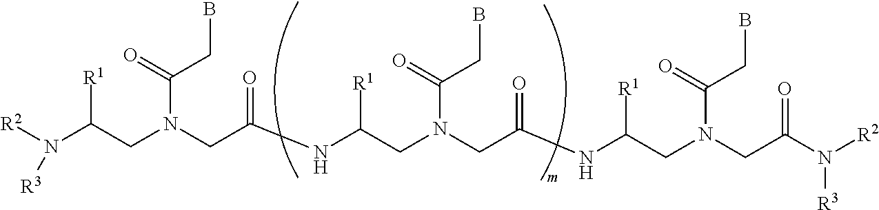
N(C(CN(CC(NC(CN(CC(NC(CN(CC(N([R3])[R2])=O)C(=O)CB)[R1])=O)C(=O)CB)[R1])=O)C(=O)CB)[R1])([R2])[R3]
